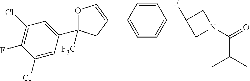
C1(Cl)=CC(C2([F3C])OC=C(C3=CC=C(C4(F)CN(C(=O)C(C)C)C4)C=C3)C2)=CC(Cl)=C1F
